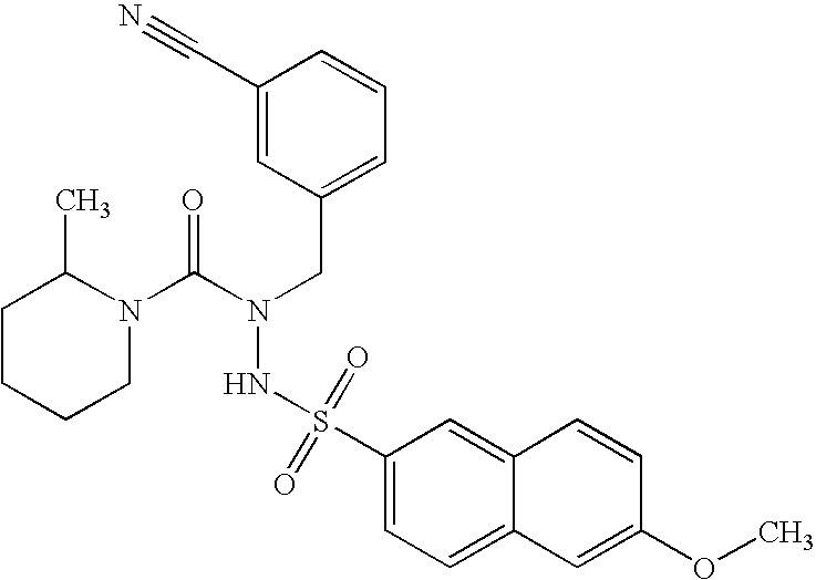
C1CCCN(C(N(CC2=CC=CC(C#N)=C2)NS(=O)(=O)C2=CC=C3C(=C2)C=CC(OC)=C3)=O)C1C
